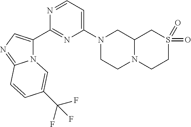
N12C(C3=NC(N4CCN5C(C4)CS(=O)(=O)CC5)=CC=N3)=CN=C1C=CC(C(F)(F)F)=C2
